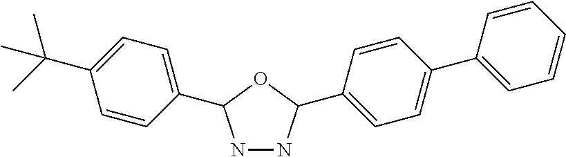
N1NC(C2=CC=C(C3=CC=CC=C3)C=C2)OC1C1=CC=C(C(C)(C)C)C=C1
